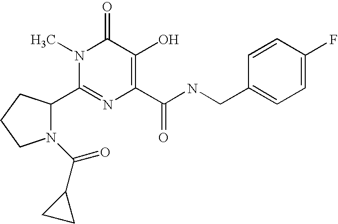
C1(C2N(C(=O)C3CC3)CCC2)=NC(C(NCC2=CC=C(F)C=C2)=O)=C(O)C(=O)N1C
